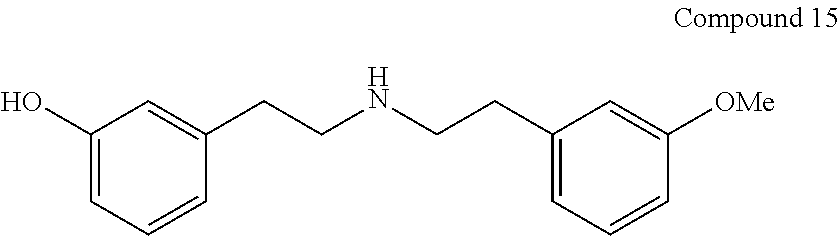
C1(O)=CC=CC(CCNCCC2=CC=CC([OMe])=C2)=C1
